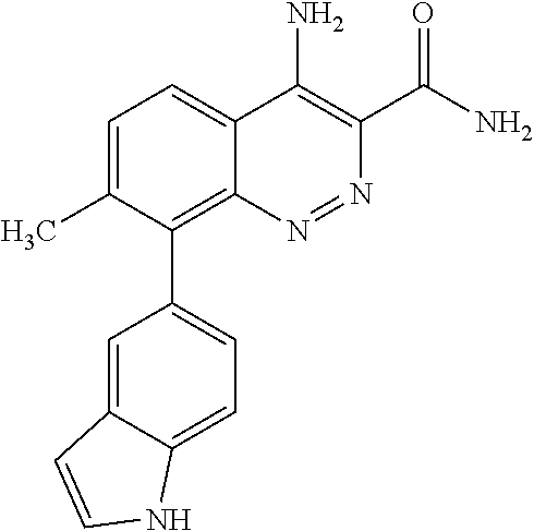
C1=C(C)C(C2=CC=C3C(=C2)C=CN3)=C2C(=C1)C(N)=C(C(N)=O)N=N2
